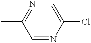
C1=NC(Cl)=CN=C1C
